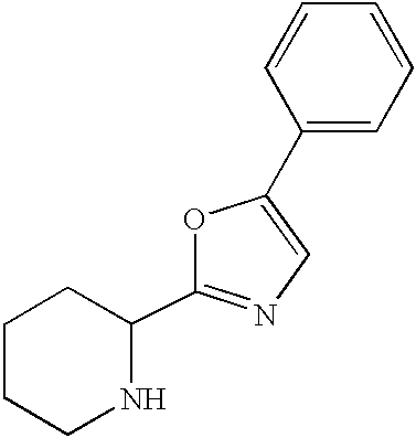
C1(C2NCCCC2)=NC=C(C2=CC=CC=C2)O1
